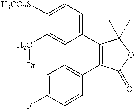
C1=C(CBr)C([H3CO2S])=CC=C1C1=C(C2=CC=C(F)C=C2)C(=O)OC1(C)C
